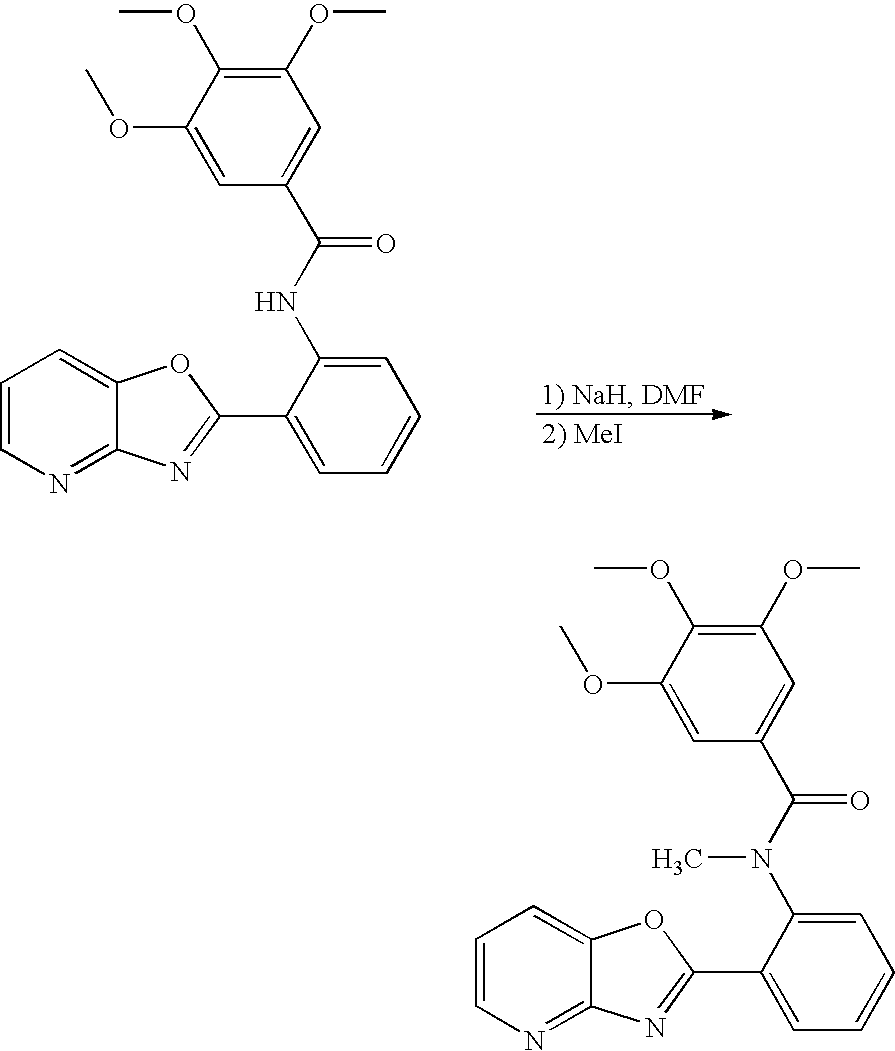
C1=CN=C2C(=C1)OC(C1=CC=CC=C1NC(=O)C1=CC(OC)=C(OC)C(OC)=C1)=N2.C1=CN=C2C(=C1)OC(C1=CC=CC=C1N(C(=O)C1=CC(OC)=C(OC)C(OC)=C1)C)=N2
